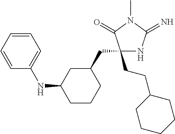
C1(CCC2CCCCC2)(CC2CC(NC3=CC=CC=C3)CCC2)NC(=N)N(C)C1=O
